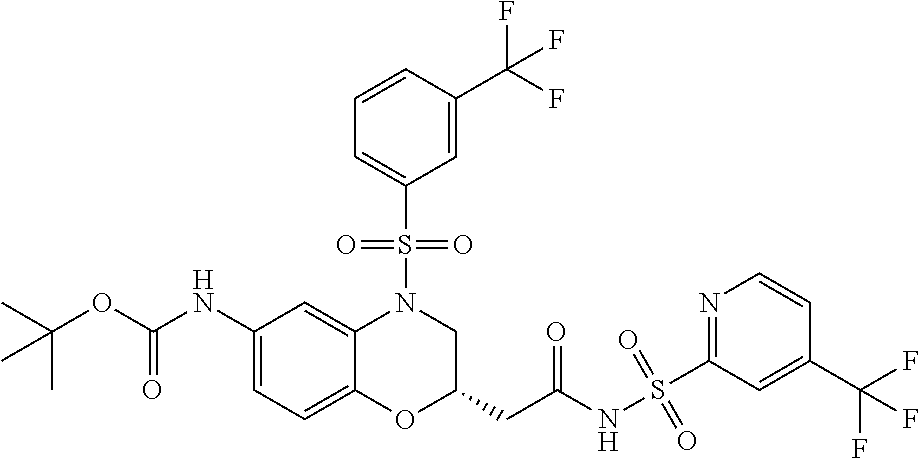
C1(NC(OC(C)(C)C)=O)=CC=C2C(=C1)N(S(C1=CC=CC(C(F)(F)F)=C1)(=O)=O)CC(CC(NS(C1=NC=CC(C(F)(F)F)=C1)(=O)=O)=O)O2
